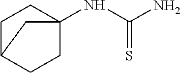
C1C2CCC(NC(N)=S)(C1)C2
